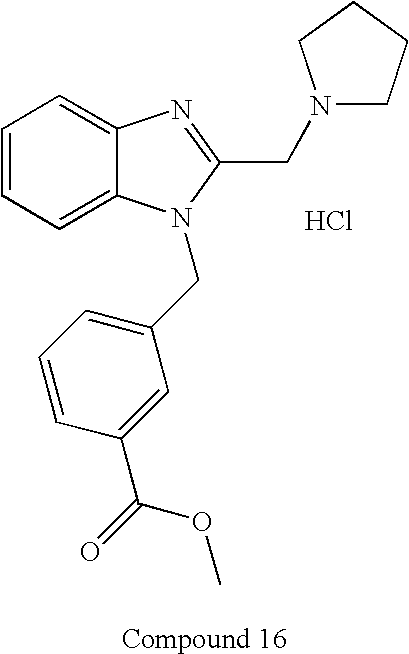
C1=CC=C2C(=C1)N=C(CN1CCCC1)N2CC1=CC=CC(C(OC)=O)=C1.Cl
